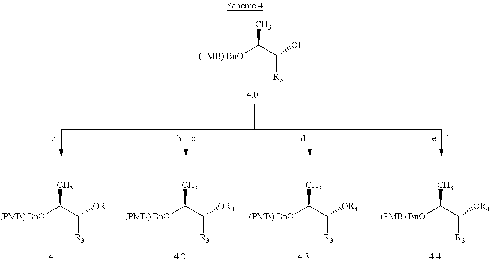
[(PMB) BnO]C(C([R3])O)C.[(PMB) BnO]C(C([R3])[OR4])C.[(PMB) BnO]C(C([R3])[OR4])C.[(PMB) BnO]C(C([R3])[OR4])C.[(PMB) BnO]C(C([R3])[OR4])C
